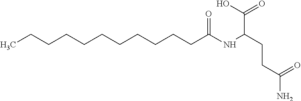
C(CCCCCCCCC(NC(CCC(N)=O)C(O)=O)=O)CC
